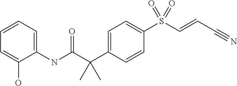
C1=C(C(C(NC2=CC=CC=C2O)=O)(C)C)C=CC(S(C=CC#N)(=O)=O)=C1
